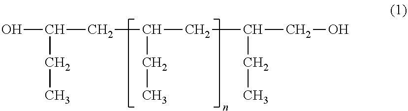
OC(CC)CC(CC)CC(CO)CC
